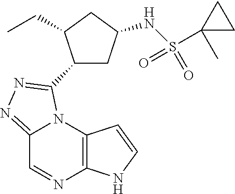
C12=C(N3C(=NN=C3C3CC(NS(C4(C)CC4)(=O)=O)CC3CC)C=N1)C=CN2
